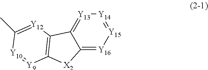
C12=[Y13][Y14]=[Y15][Y16]=C1[X2]C1=C2[Y12]=C(C)[Y10]=[Y9]1
